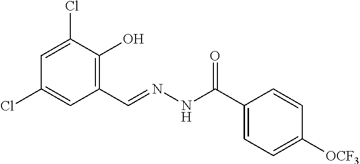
C1=C(Cl)C(O)=C(C=NNC(C2=CC=C([OCF3])C=C2)=O)C=C1Cl
